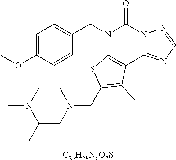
C1=C(OC)C=CC(CN2C3=C(C4=NC=NN4C2=O)C(C)=C(CN2CCN(C)C(C)C2)S3)=C1.[C23H28N6O2S]
